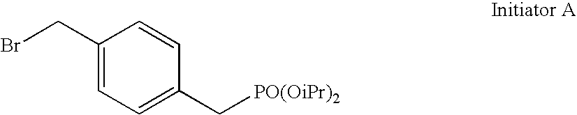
C1(CBr)=CC=C(C[PO(OiPr)2])C=C1
